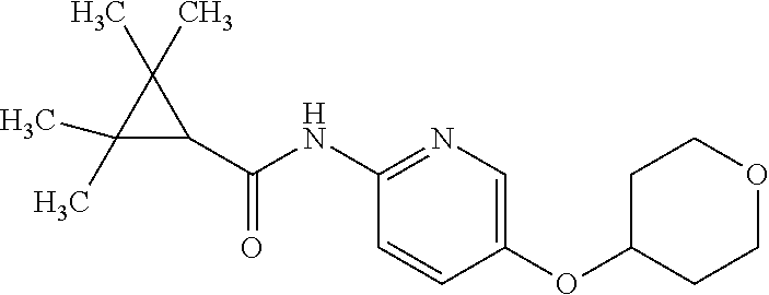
C1(NC(C2C(C)(C)C2(C)C)=O)=NC=C(OC2CCOCC2)C=C1
